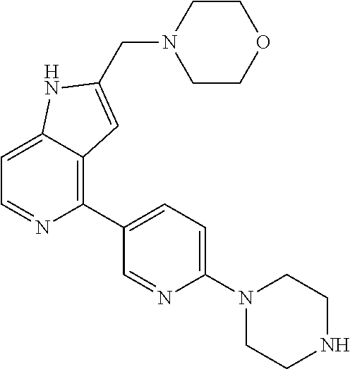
C1(C2=CC=C(N3CCNCC3)N=C2)=C2C(=CC=N1)NC(CN1CCOCC1)=C2
